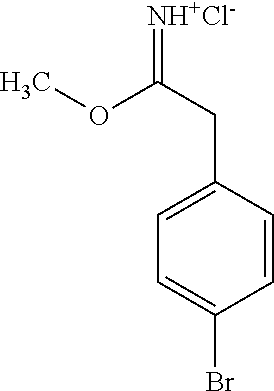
C1=CC(CC(=[NH+Cl-])OC)=CC=C1Br
